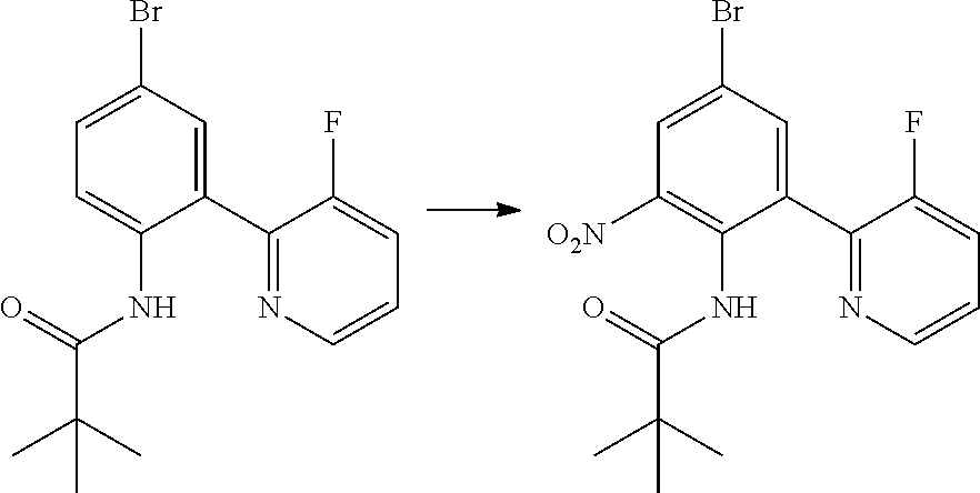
C1=C(NC(C(C)(C)C)=O)C(C2=NC=CC=C2F)=CC(Br)=C1.C1([O2N])=C(NC(C(C)(C)C)=O)C(C2=NC=CC=C2F)=CC(Br)=C1
